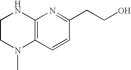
C12=C(C=CC(CCO)=N1)N(C)CCN2
